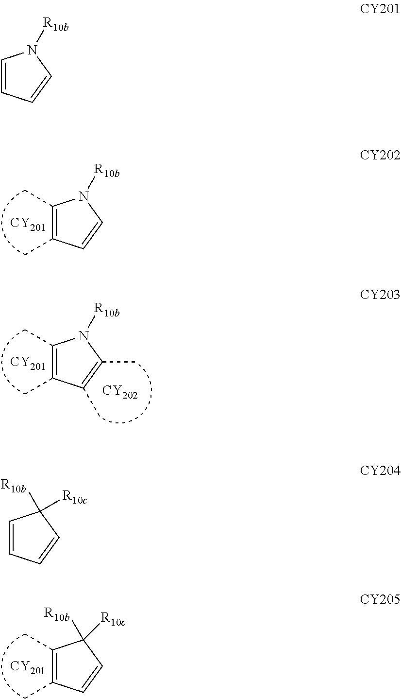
C1(C)=C(C)C=CN1[R10b].[CY201].C1(C)=C(C)C(C)=C(C)N1[R10b].[CY201].[CY202].C1(C)=C(C)C=CC1([R10c])[R10b].[CY201].C1=CC=CN1[R10b].C1=CC=CC1([R10b])[R10c]
